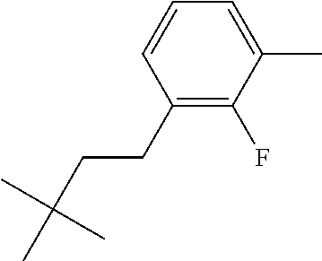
C1(CCC(C)(C)C)=C(F)C(C)=CC=C1
